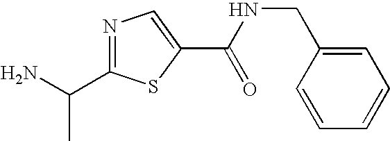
C(NC(C1=CN=C(C(N)C)S1)=O)C1=CC=CC=C1
